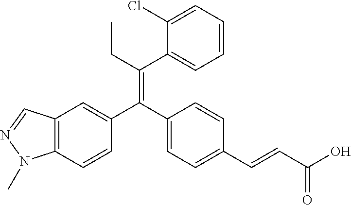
C1=CC2=C(C=C1C(C1=CC=C(C=CC(O)=O)C=C1)=C(C1=CC=CC=C1Cl)CC)C=NN2C
